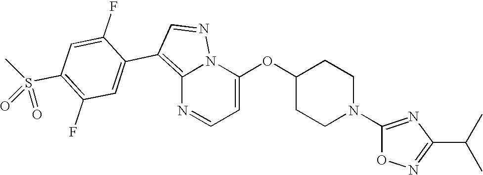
C12=C(C3=CC(F)=C(S(C)(=O)=O)C=C3F)C=NN1C(OC1CCN(C3=NC(C(C)C)=NO3)CC1)=CC=N2
